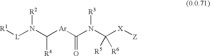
[R2]N(C([Ar]C(N(C([X][Z])([R5])[R6])[R3])=O)[R4])[L][R1]
